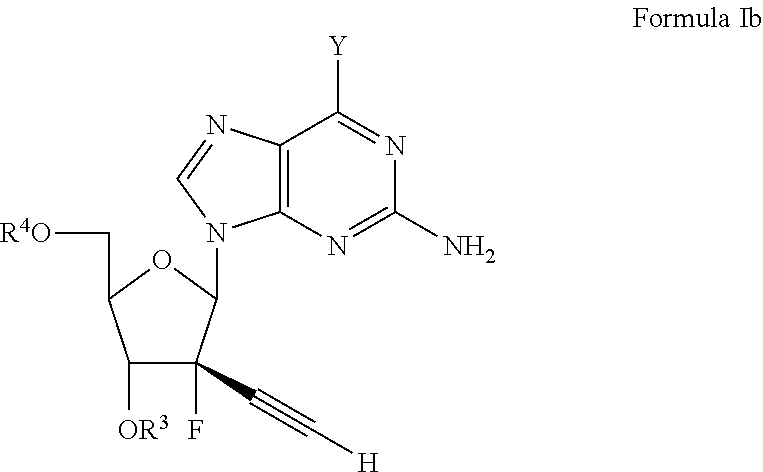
C1([OR3])C(F)(C#C[H])C(N2C3=C(N=C2)C([Y])=NC(N)=N3)OC1C[R4O]
